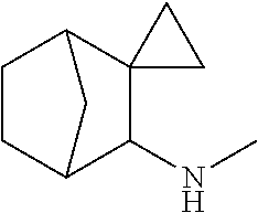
C1C2C(NC)C3(C(C1)C2)CC3
